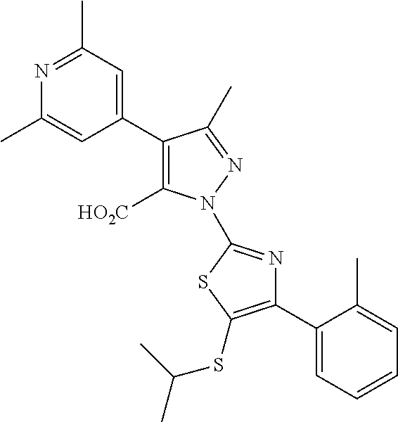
C1(C2=C([HO2C])N(C3=NC(C4=CC=CC=C4C)=C(SC(C)C)S3)N=C2C)=CC(C)=NC(C)=C1
